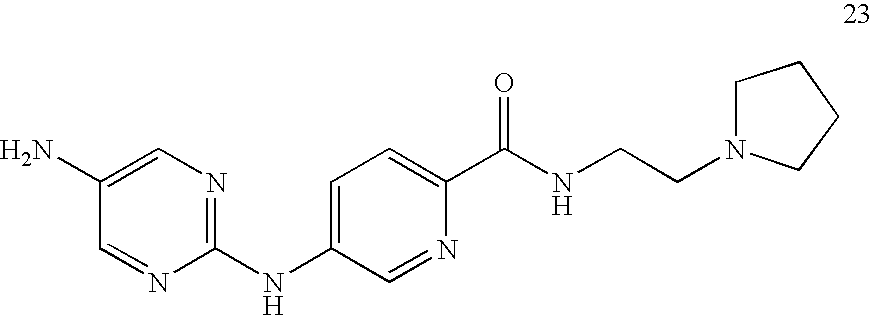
C1(NC2=CC=C(C(NCCN3CCCC3)=O)N=C2)=NC=C(N)C=N1
